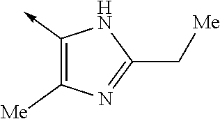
C1(->C)=C([Me])N=C(C[Me])N1
